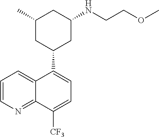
C1(C)CC(C2=CC=C([CF3])C3=NC=CC=C23)CC(NCCOC)C1
